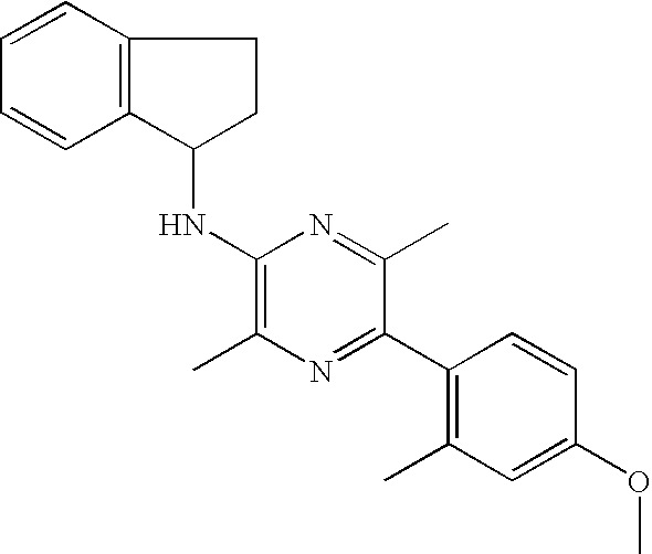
C1(NC2C3=C(CC2)C=CC=C3)=C(C)N=C(C2=C(C)C=C(OC)C=C2)C(C)=N1
